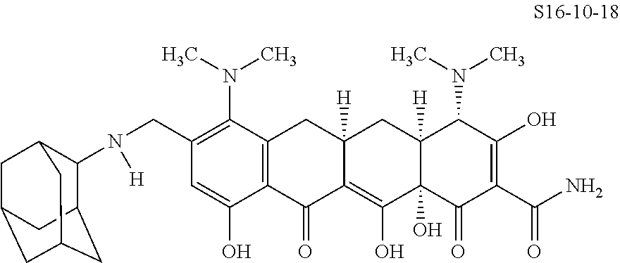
C12=C(C(=O)C3=C(O)C4(O)C([H])(CC3([H])C1)C(N(C)C)C(O)=C(C(N)=O)C4=O)C(O)=CC(CN([H])C1C3CC4CC(CC1C4)C3)=C2N(C)C
